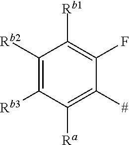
C1([Rb3])=C([Rb2])C([Rb1])=C(F)C([#])=C1[Ra]
